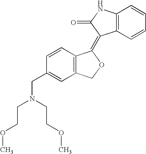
C1=CC(CN(CCOC)CCOC)=CC2=C1C(=C1C3=C(C=CC=C3)NC1=O)OC2
